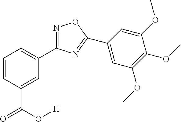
C1=CC(C(O[H])=O)=CC(C2=NOC(C3=CC(OC)=C(OC)C(OC)=C3)=N2)=C1
